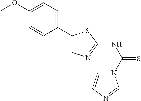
C1(C2=CC=C(OC)C=C2)=CN=C(NC(=S)N2C=CN=C2)S1
